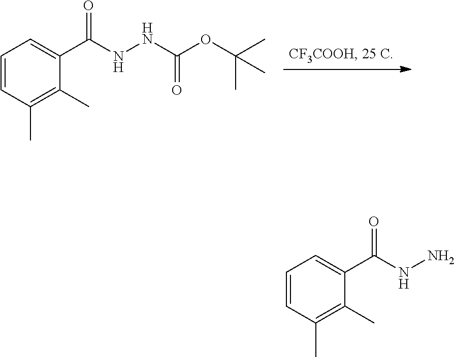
C1=CC(C)=C(C)C(C(NNC(OC(C)(C)C)=O)=O)=C1.C1=CC(C)=C(C)C(C(NN)=O)=C1
